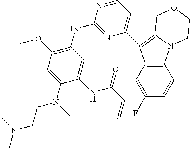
C12=C(C=C(F)C=C1)C(C1=CC=NC(NC3=C(OC)C=C(N(C)CCN(C)C)C(NC(C=C)=O)=C3)=N1)=C1N2CCOC1
